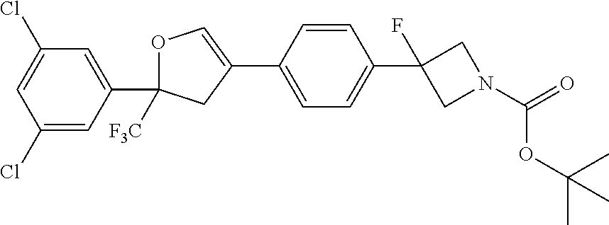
O1C(C2=CC(Cl)=CC(Cl)=C2)([F3C])CC(C2=CC=C(C3(F)CN(C(=O)OC(C)(C)C)C3)C=C2)=C1
